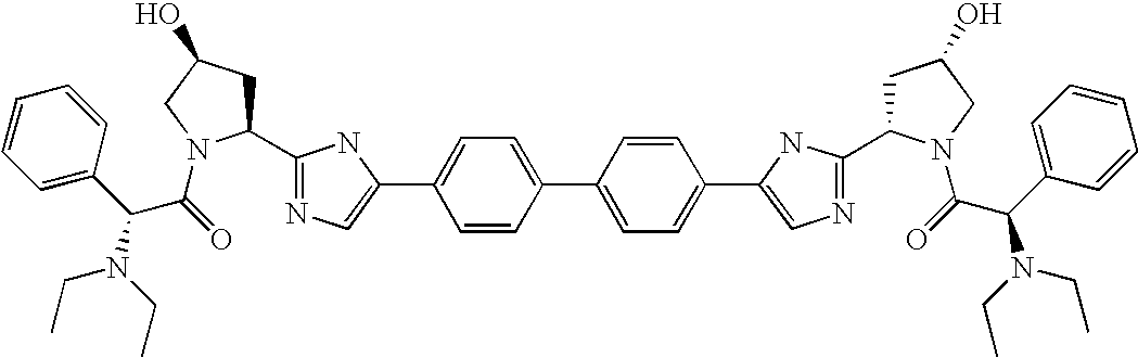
C1(C2CC(O)CN2C(C(N(CC)CC)C2=CC=CC=C2)=O)=NC=C(C2=CC=C(C3=CC=C(C4=CN=C(C5CC(O)CN5C(=O)C(N(CC)CC)C5=CC=CC=C5)N4)C=C3)C=C2)N1
